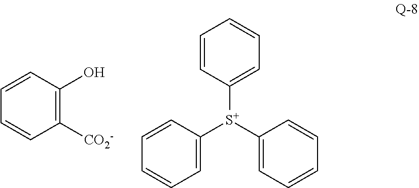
C1=CC([S+](C2=CC=CC=C2)C2=CC=CC=C2)=CC=C1.C1([CO2-])=C(O)C=CC=C1
